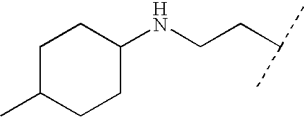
C1C(C)CCC(NCCC(C)C)C1
